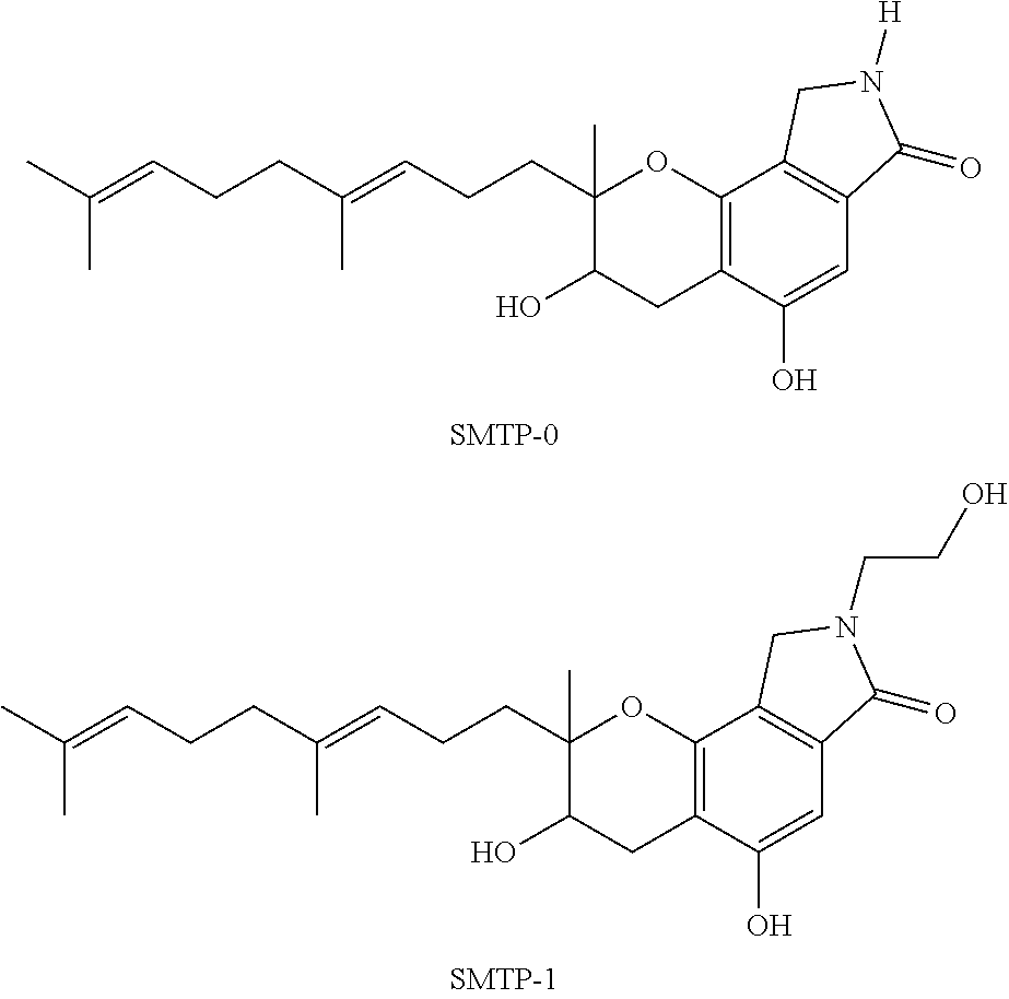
C12=C(C(O)=CC3=C1CN([H])C3=O)CC(O)C(C)(CCC=C(CCC=C(C)C)C)O2.C12=C(C(O)=CC3=C1CN(CCO)C3=O)CC(O)C(C)(CCC=C(CCC=C(C)C)C)O2
